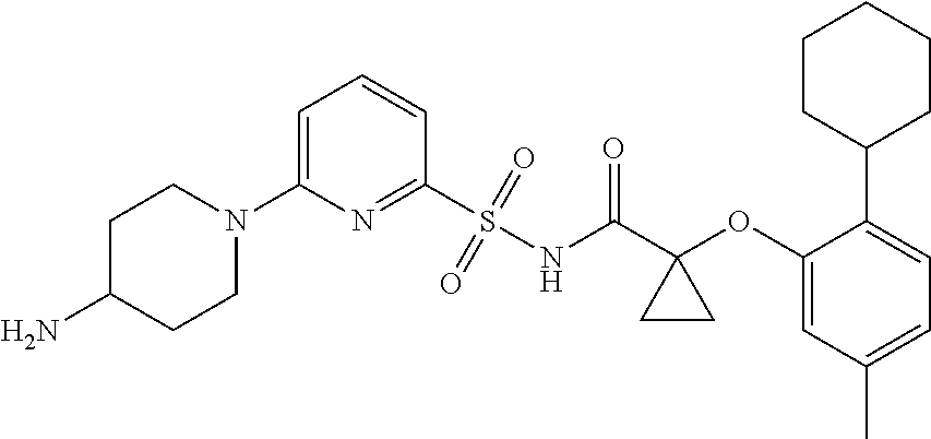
C1(N2CCC(N)CC2)=CC=CC(S(=O)(=O)NC(C2(OC3=CC(C)=CC=C3C3CCCCC3)CC2)=O)=N1
